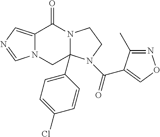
C12=CN=CN1CC1(C3=CC=C(Cl)C=C3)N(C2=O)CCN1C(=O)C1=CON=C1C
